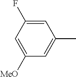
C1=C(F)C=C([MeO])C=C1C
